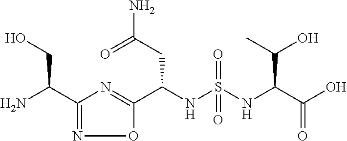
C1(C(N)CO)=NOC(C(NS(=O)(=O)NC(C(O)=O)C(O)C)CC(N)=O)=N1
